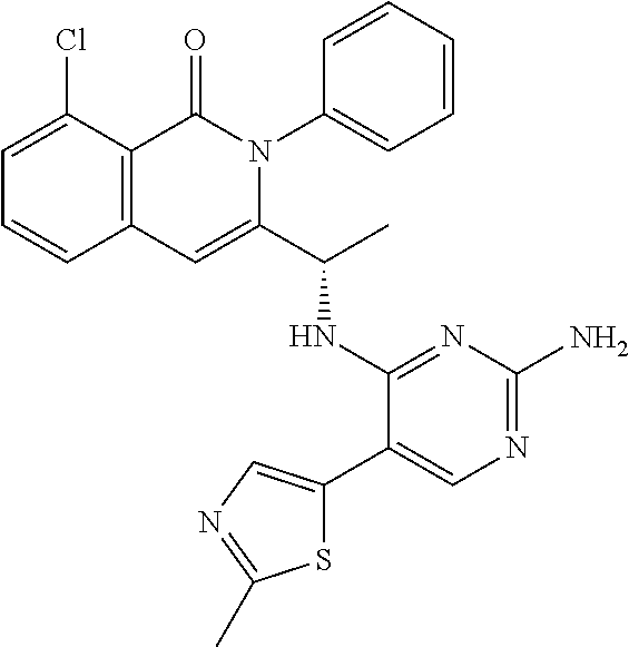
ClC1=CC=CC2=C1C(=O)N(C1=CC=CC=C1)C(C(C)NC1=NC(N)=NC=C1C1=CN=C(C)S1)=C2
